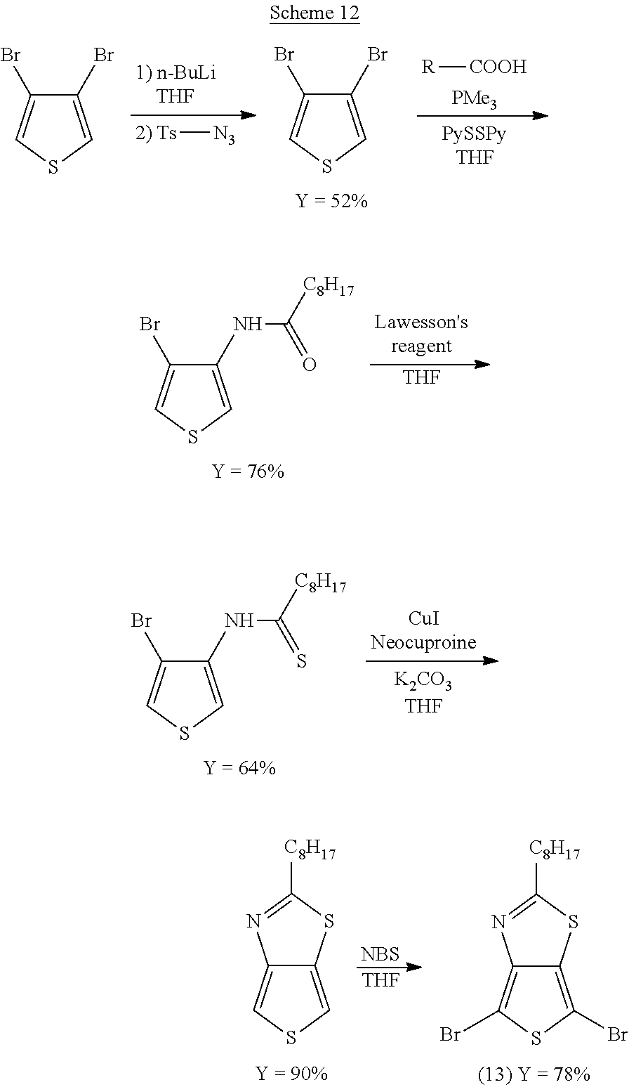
[Ts][N3].[R][COOH].[PMe3].C1(Br)=CSC=C1Br.C1(Br)=CSC=C1Br.[THF].C1(NC([C8H17])=O)=CSC=C1Br.C1(NC([C8H17])=S)=CSC=C1Br.[NBS].[THF].C12=CSC=C1SC([C8H17])=N2.C12=C(Br)SC(Br)=C1SC([C8H17])=N2
